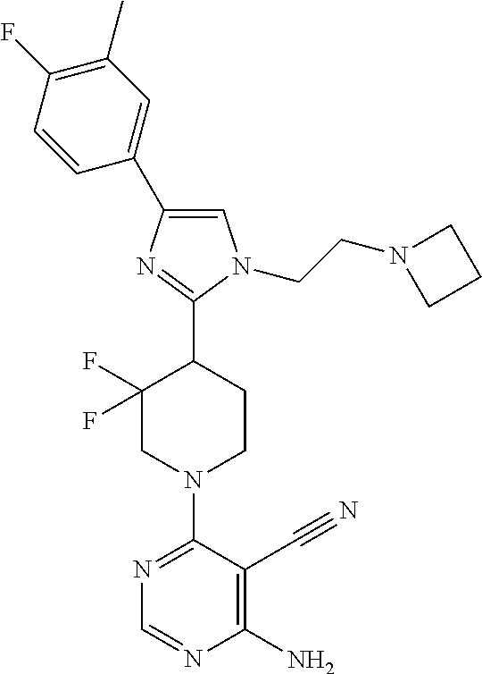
C1(F)=C(C)C=C(C2=CN(CCN3CCC3)C(C3C(F)(F)CN(C4=NC=NC(N)=C4C#N)CC3)=N2)C=C1
